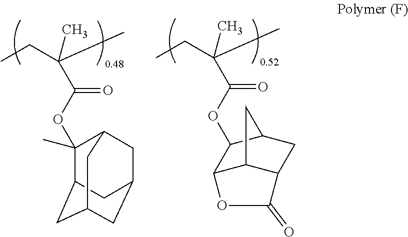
C1(OC(C(C)(CC)C)=O)(C)C2CC3CC(CC1C3)C2.C(C(C)(CC)C)(=O)OC1C2C3C(CC1C3)C(=O)O2
